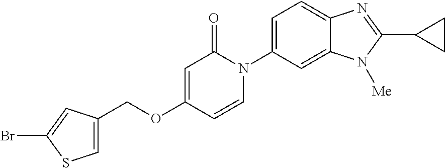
C(OC1=CC(=O)N(C2=CC=C3C(=C2)N([Me])C(C2CC2)=N3)C=C1)C1=CSC(Br)=C1
